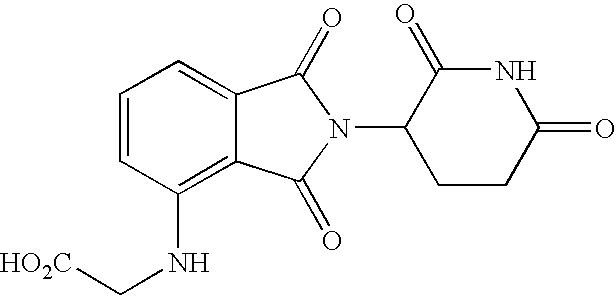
C(NC1=C2C(=CC=C1)C(=O)N(C1CCC(=O)NC1=O)C2=O)[HO2C]
